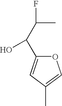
C(C(O)C1=CC(C)=CO1)(C)F
